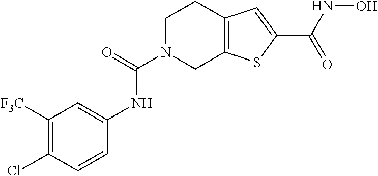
C1N(C(=O)NC2=CC([F3C])=C(Cl)C=C2)CC2=C(C1)C=C(C(NO)=O)S2
